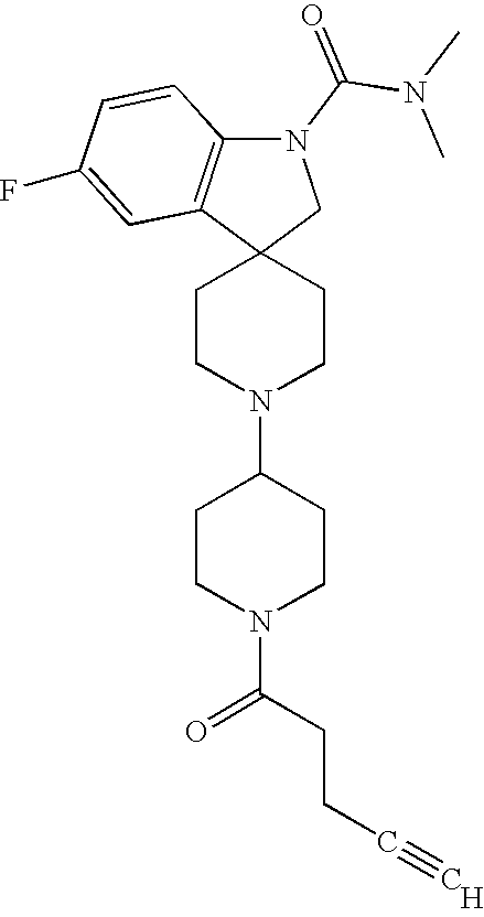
C1CN(C2CCN(C(CCC#C)=O)CC2)CCC12CN(C(N(C)C)=O)C1=C2C=C(F)C=C1.[H]
